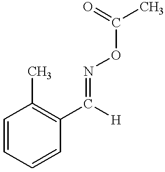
C1=CC(C([H])=NOC(C)=O)=C(C)C=C1
